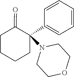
C1=CC=C(C2(N3CCOCC3)C(=O)CCCC2)C=C1
